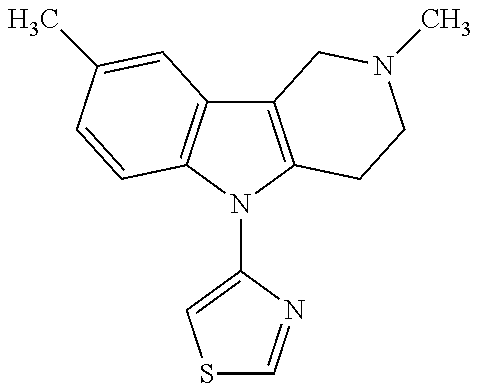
C12=C(N(C3=CSC=N3)C3=C1C=C(C)C=C3)CCN(C)C2
